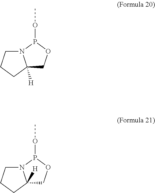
N12CCCC1([H])COP2OC.N12CCCC1([H])COP2OC
